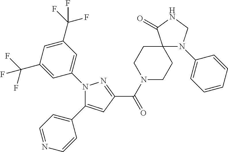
N1(C2=CC(C(F)(F)F)=CC(C(F)(F)F)=C2)C(C2=CC=NC=C2)=CC(C(=O)N2CCC3(CC2)N(C2=CC=CC=C2)CNC3=O)=N1
